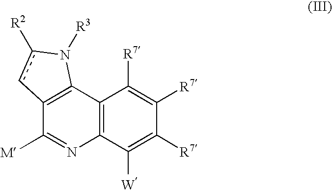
C12=C(C3=C(N=C1[M])C([W])=C([R7])C([R7])=C3[R7])N([R3])c([R2])c2
